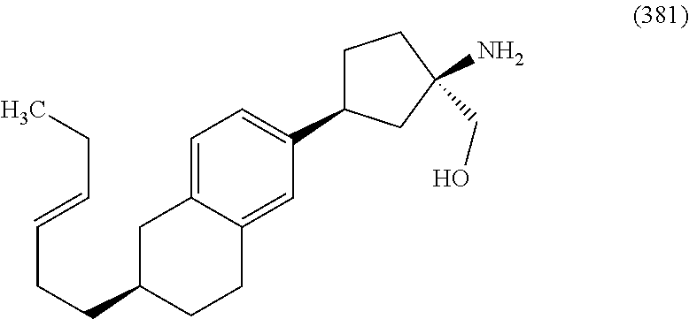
C1C(CCC=CCC)CCC2=CC(C3CCC(N)(CO)C3)=CC=C12
